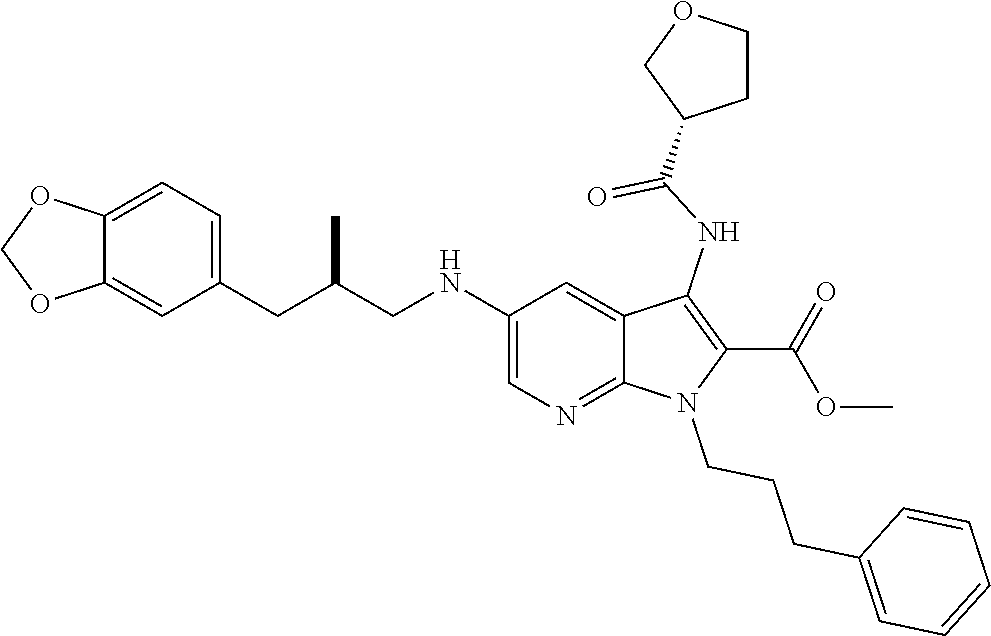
C1(NCC(CC2=CC=C3C(=C2)OCO3)C)=CN=C2C(=C1)C(NC(C1CCOC1)=O)=C(C(=O)OC)N2CCCC1=CC=CC=C1
